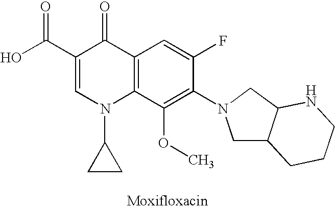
OC(C1=CN(C2CC2)C2=C(C1=O)C=C(F)C(N1CC3C(C1)NCCC3)=C2OC)=O
